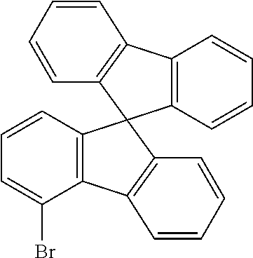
C12=C(C=CC=C1)C1(C3=C2C=CC=C3)C2=C(C(Br)=CC=C2)C2=C1C=CC=C2
